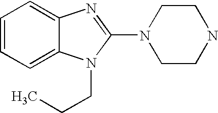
C1=CC=C2C(=C1)N=C(N1CCNCC1)N2CCC
